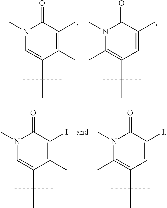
N1(C)C=C(C(C)(C)C)C(C)=C(C)C1=O.N1(C)C(C)=C(C(C)(C)C)C=C(C)C1=O.N1(C)C=C(C(C)(C)C)C(C)=C(I)C1=O.N1(C)C(C)=C(C(C)(C)C)C=C(I)C1=O
